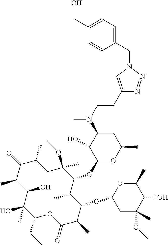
C1(CC)C(C)(O)C(O)C(C)C(=O)C(C)CC(OC)(C)C(OC2OC(C)CC(N(C)CCC3=CN(CC4=CC=C(CO)C=C4)N=N3)C2O)C(C)C(OC2CC(C)(OC)C(O)C(C)O2)C(C)C(=O)O1
